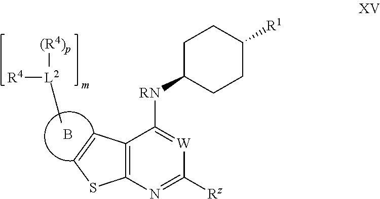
C[L2]([R4])[(R4)p].B.C12=C(N=C([Rz])[W]=C1[RN]C1CCC([R1])CC1)SC=C2
